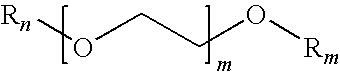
O(CCO[Rm])[Rn]
